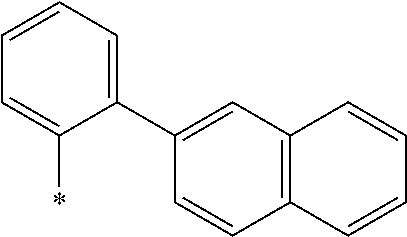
C1=CC=C(C2=CC3=C(C=C2)C=CC=C3)C(*)=C1
